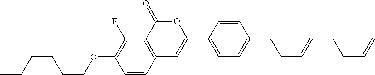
C1=CC2=C(C(F)=C1OCCCCCC)C(=O)OC(C1=CC=C(CCC=CCCC=C)C=C1)=C2
